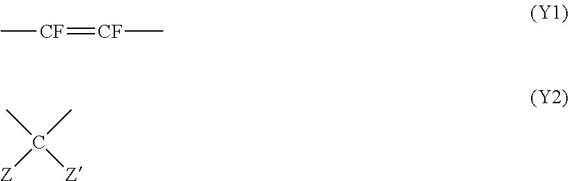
C[CF]=[CF]C.CC(C)([Z])[Z]
